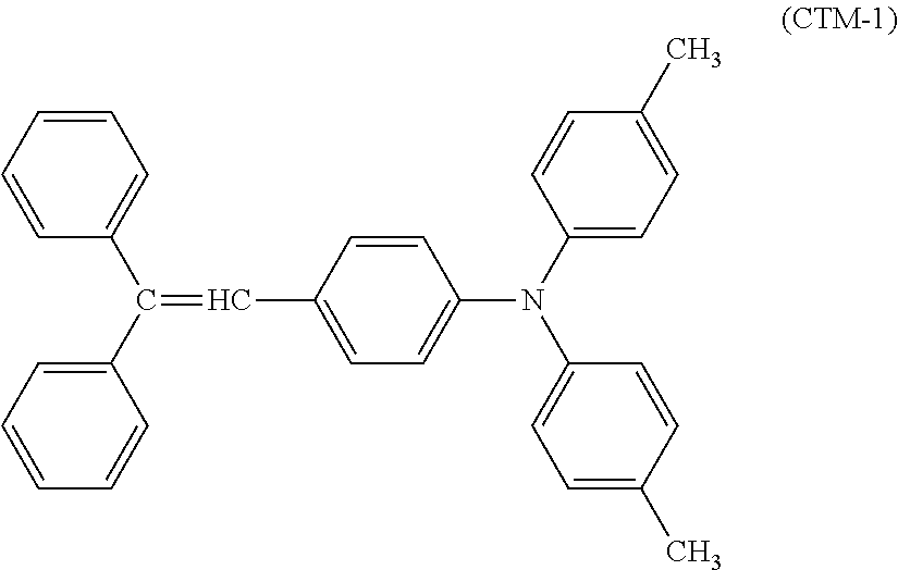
C1=CC=CC=C1C(=CC1=CC=C(N(C2=CC=C(C)C=C2)C2=CC=C(C)C=C2)C=C1)C1=CC=CC=C1
